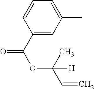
C1=C(C)C=C(C(=O)OC(C=C)([H])C)C=C1
